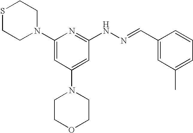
N1(C2=CC(N3CCOCC3)=CC(NN=CC3=CC(C)=CC=C3)=N2)CCSCC1
